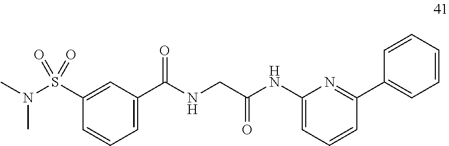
C1(S(N(C)C)(=O)=O)=CC(C(NCC(NC2=CC=CC(C3=CC=CC=C3)=N2)=O)=O)=CC=C1
